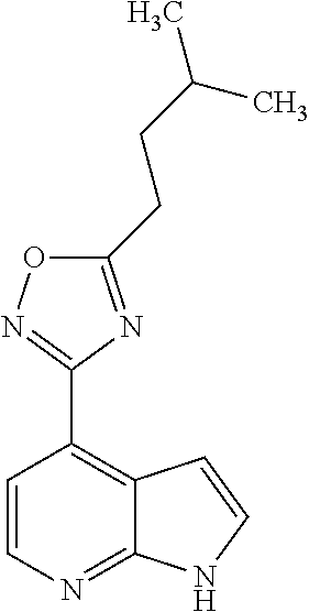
C1=CN=C2C(=C1C1=NOC(CCC(C)C)=N1)C=CN2
